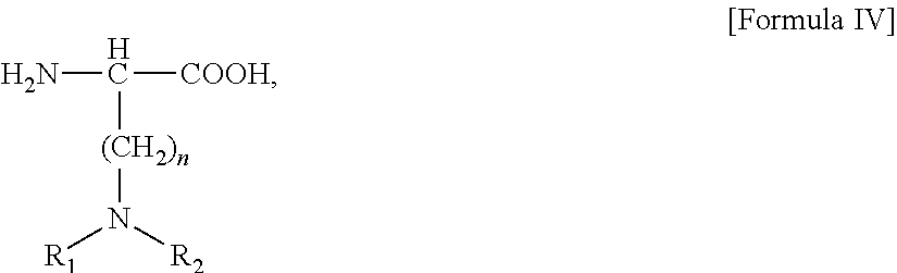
[(CH2)n](N([R1])[R2])C([COOH])N
